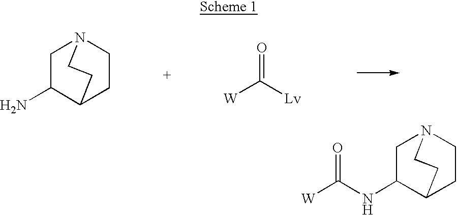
C1C(NC([W])=O)C2CCN1CC2.[W]C([Lv])=O.C1C(N)C2CCN1CC2
